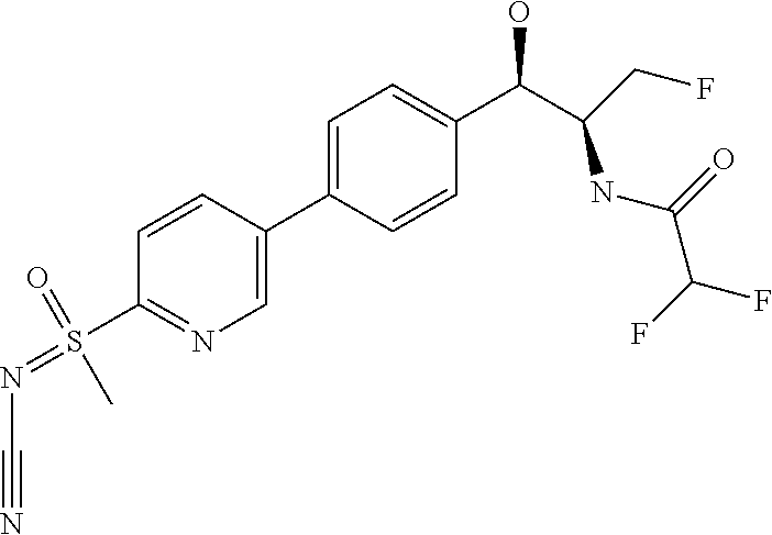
O=S(C1=NC=C(C2=CC=C(C(O)C(CF)NC(=O)C(F)F)C=C2)C=C1)(=NC#N)C
